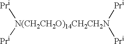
[N(CH2CH2O)14CH2CH2N]([Pr])([Pr])([Pr])[Pr]
